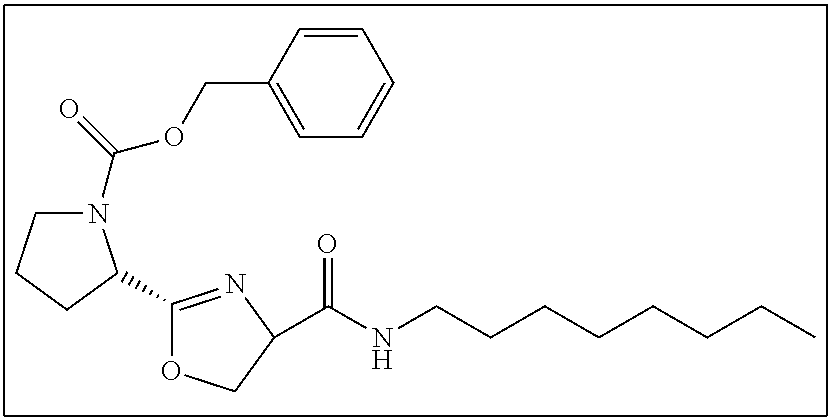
C1=CC(COC(=O)N2CCCC2C2=NC(C(NCCCCCCCC)=O)CO2)=CC=C1
